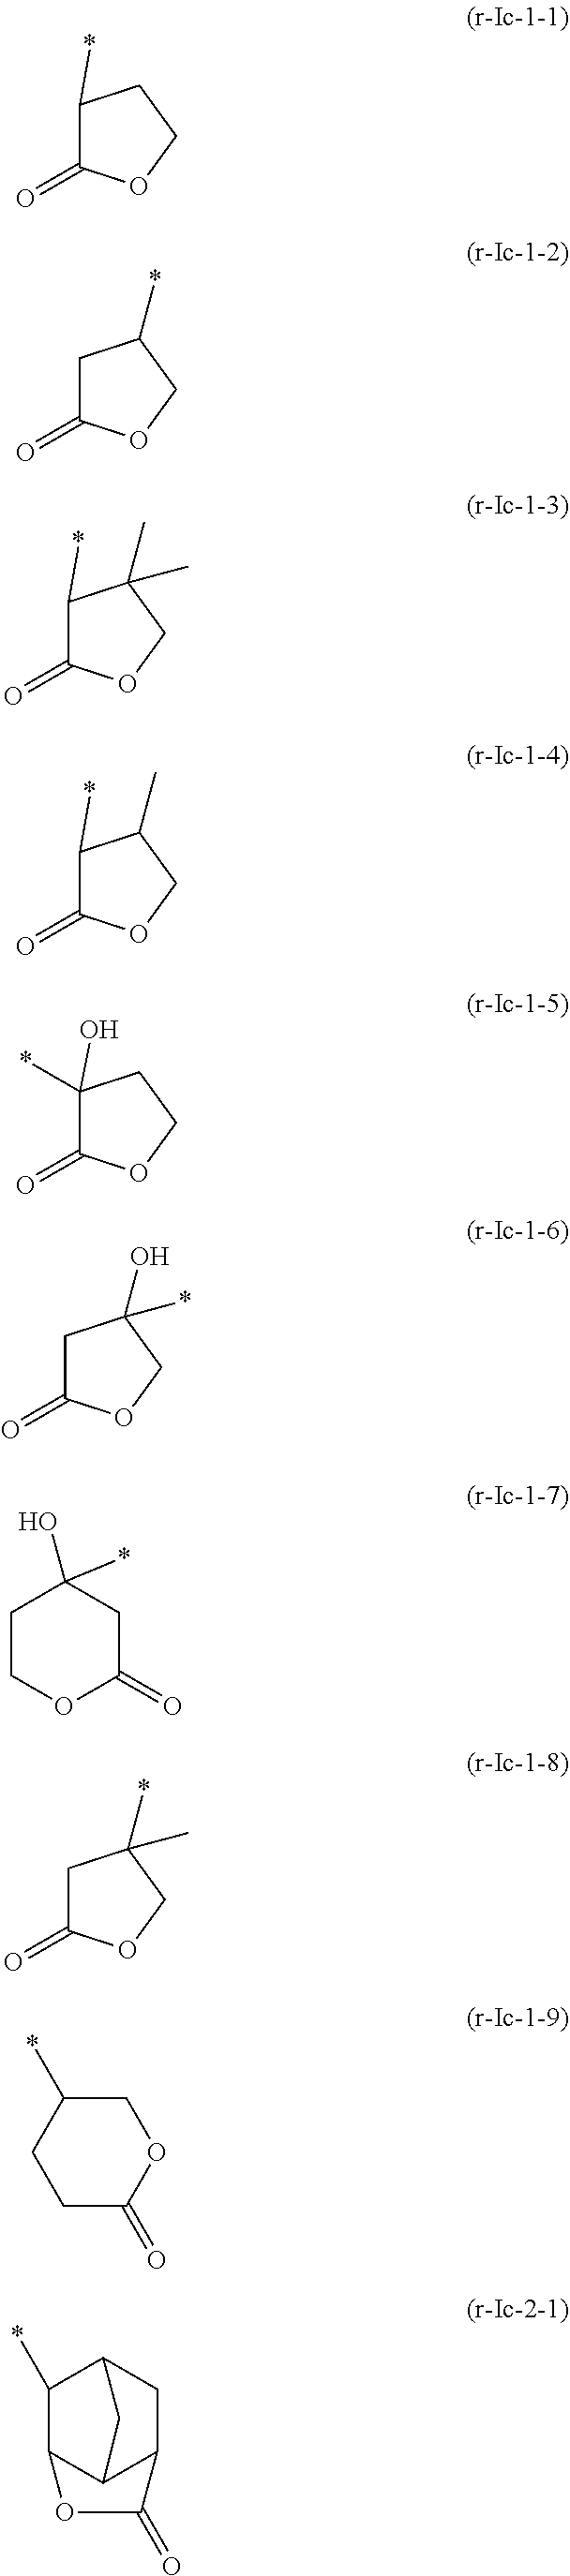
C1(*)C(=O)OCC1.C1C(=O)OCC1*.C1(*)C(=O)OCC1(C)C.C1(O)(*)C(=O)OCC1.C1C(=O)OCC1(O)*.C1COC(=O)CC1(O)*.C1C(=O)OCC1(*)C.C1C(=O)OCC(*)C1.C1(*)C(=O)OCC1C.C1(*)C2C3C(CC1C3)C(=O)O2
